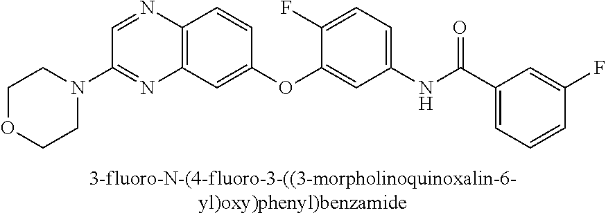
C12=C(C=C(OC3=CC(NC(C4=CC=CC(F)=C4)=O)=CC=C3F)C=C1)N=C(N1CCOCC1)C=N2
